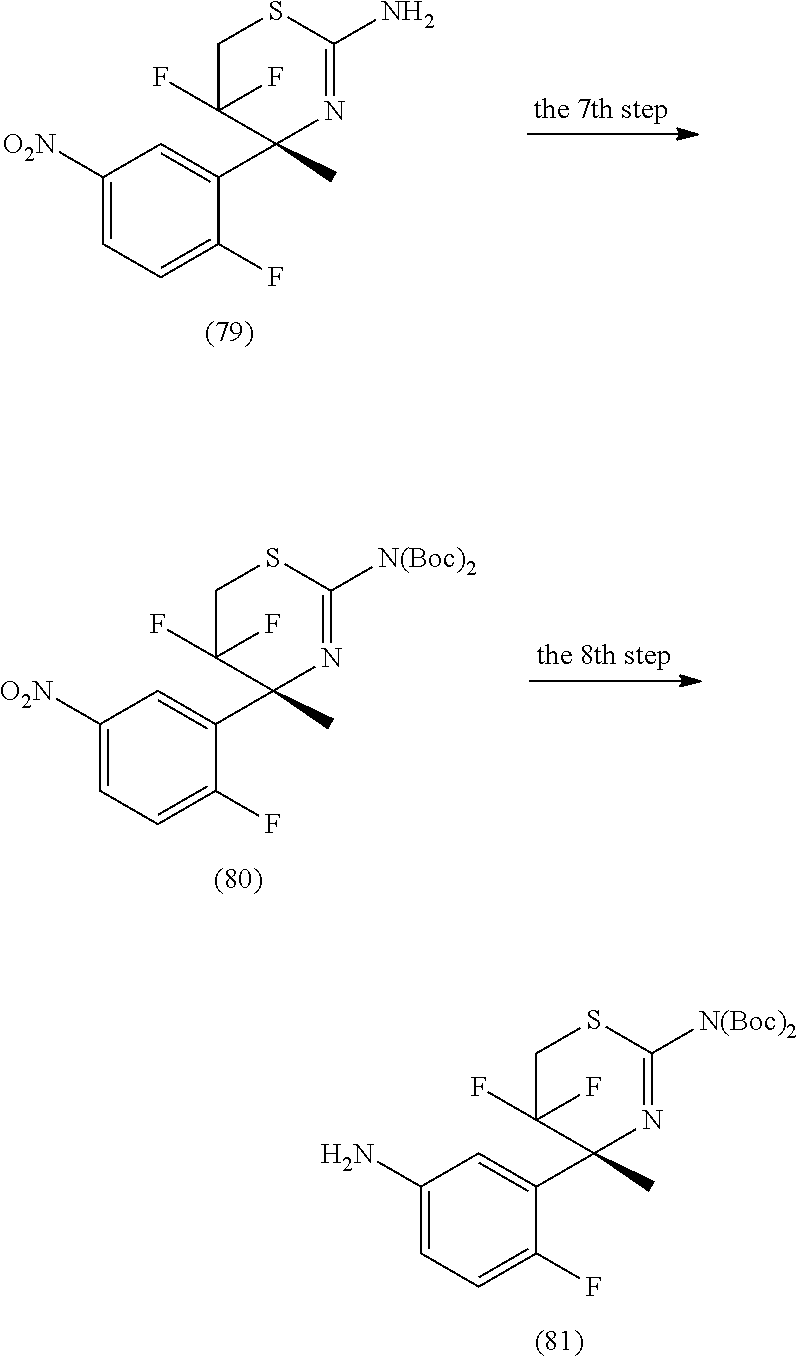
C1([O2N])=CC=C(F)C(C2(C)N=C(N)SCC2(F)F)=C1.C1([O2N])=CC=C(F)C(C2(C)N=C([N(Boc)2])SCC2(F)F)=C1.C1(N)=CC=C(F)C(C2(C)N=C([N(Boc)2])SCC2(F)F)=C1
